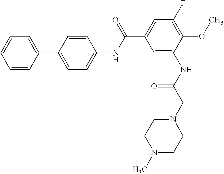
C1(C(NC2=CC=C(C3=CC=CC=C3)C=C2)=O)=CC(F)=C(OC)C(NC(CN2CCN(C)CC2)=O)=C1
